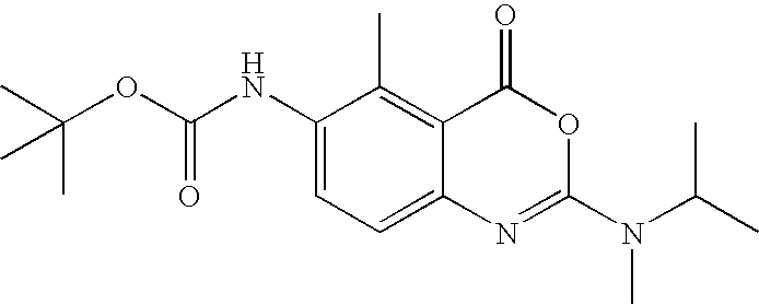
CC(OC(NC1=CC=C2C(=C1C)C(=O)OC(N(C)C(C)C)=N2)=O)(C)C
